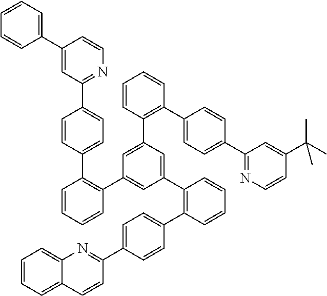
C1(C2=CC=CC=C2)=CC(C2=CC=C(C3=C(C4=CC(C5=C(C6=CC=C(C7=NC8=CC=CC=C8C=C7)C=C6)C=CC=C5)=CC(C5=C(C6=CC=C(C7=NC=CC(C(C)(C)C)=C7)C=C6)C=CC=C5)=C4)C=CC=C3)C=C2)=NC=C1
